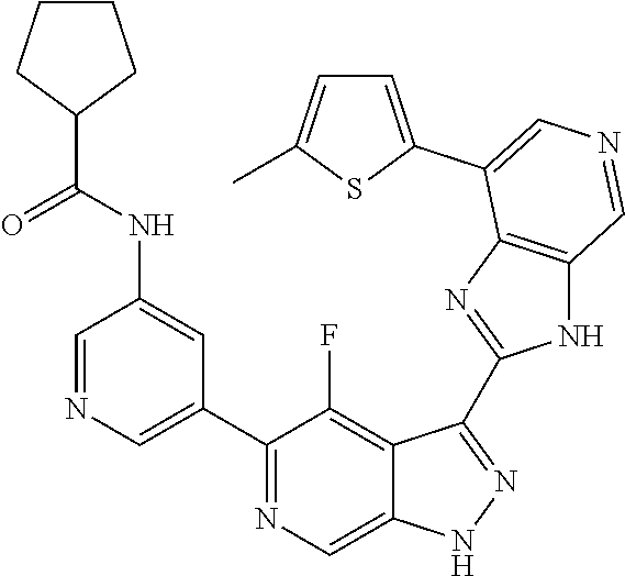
C1(C2=CN=CC(NC(=O)C3CCCC3)=C2)=NC=C2C(=C1F)C(C1=NC3=C(N1)C=NC=C3C1=CC=C(C)S1)=NN2
